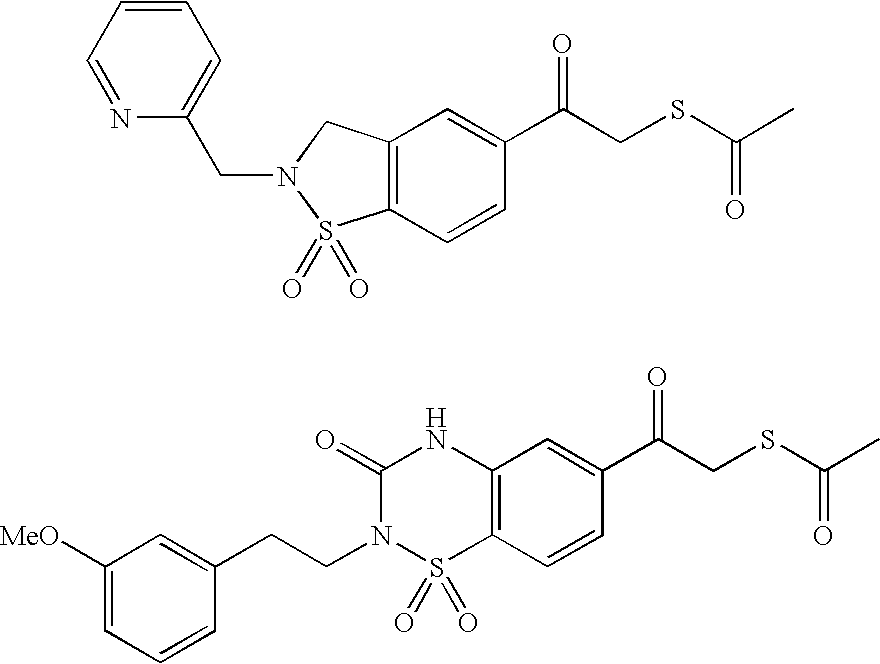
C12=C(C=CC(C(CSC(C)=O)=O)=C1)S(=O)(=O)N(CC1=CC=CC=N1)C2.C12=C(C=CC(C(CSC(C)=O)=O)=C1)S(=O)(=O)N(CCC1=CC([MeO])=CC=C1)C(=O)N2
